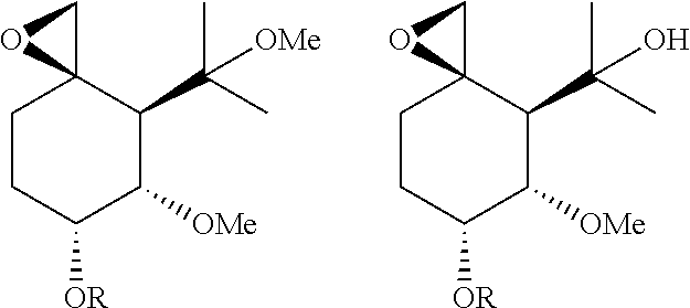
C1CC([OR])C([OMe])C(C(C)(C)[OMe])C12CO2.C1CC([OR])C([OMe])C(C(C)(C)O)C12CO2
